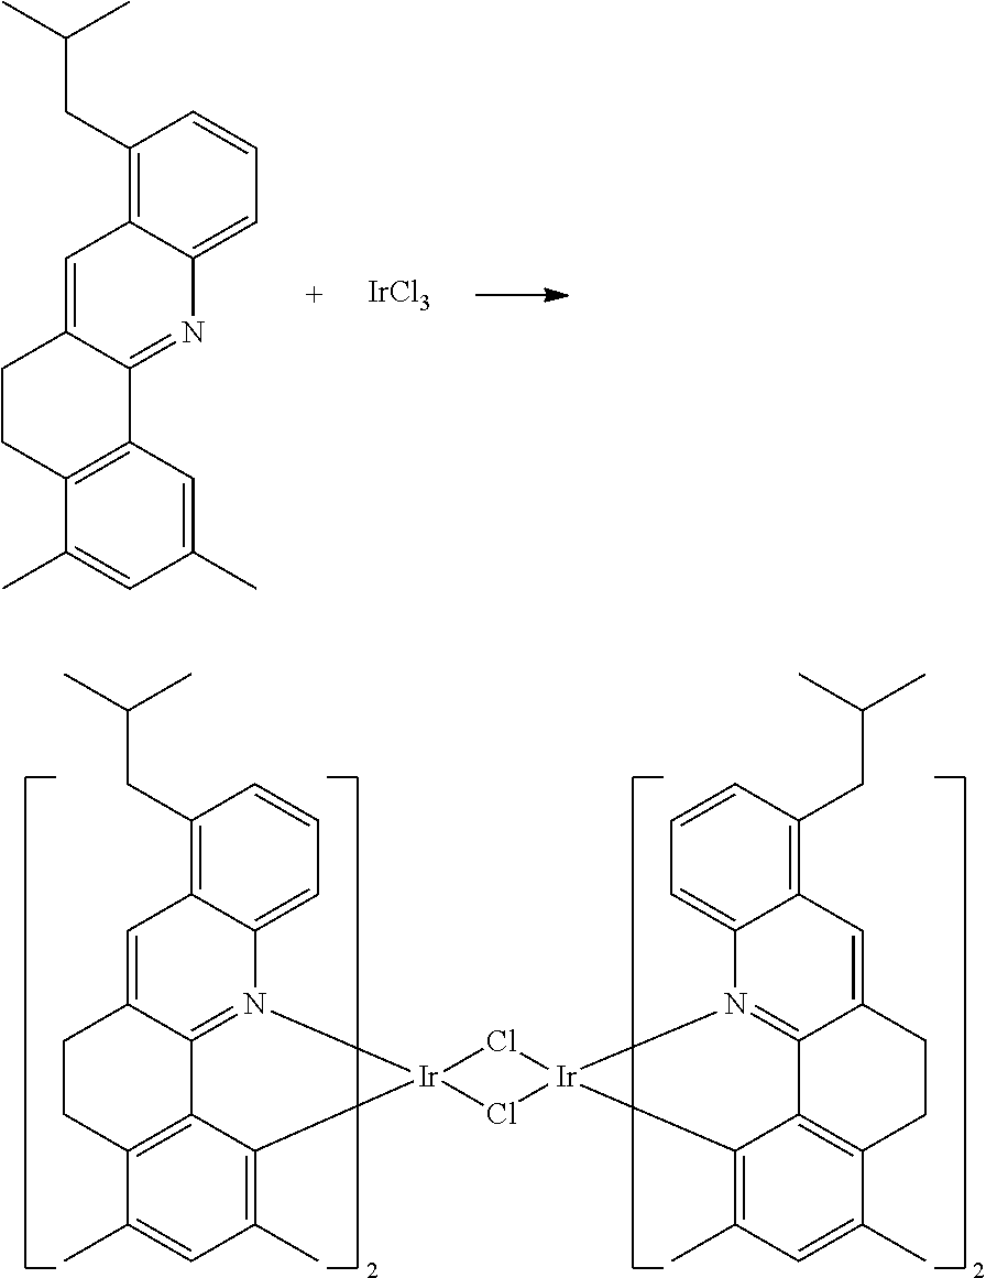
C1(CC(C)C)=C2C(=CC=C1)N=C1C(=C2)CCC2=C1C=C(C)C=C2C.[IrCl3].C1(CC(C)C)=C2C(=CC=C1)N1=C3C(=C2)CCC2=C3C(=C(C)C=C2C)[Ir]12Cl[Ir]1(Cl2)N2=C3C(=CC4=C(CC(C)C)C=CC=C42)CCC2=C3C1=C(C)C=C2C
